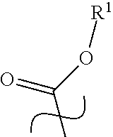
O(C(C)=O)[R1]
